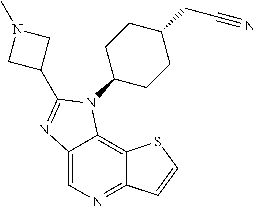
C12=CN=C3C(=C1N(C1CCC(CC#N)CC1)C(C1CN(C)C1)=N2)SC=C3
